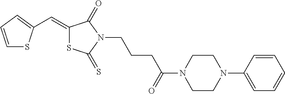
C1=CC=C(C=C2SC(=S)N(CCCC(N3CCN(C4=CC=CC=C4)CC3)=O)C2=O)S1
